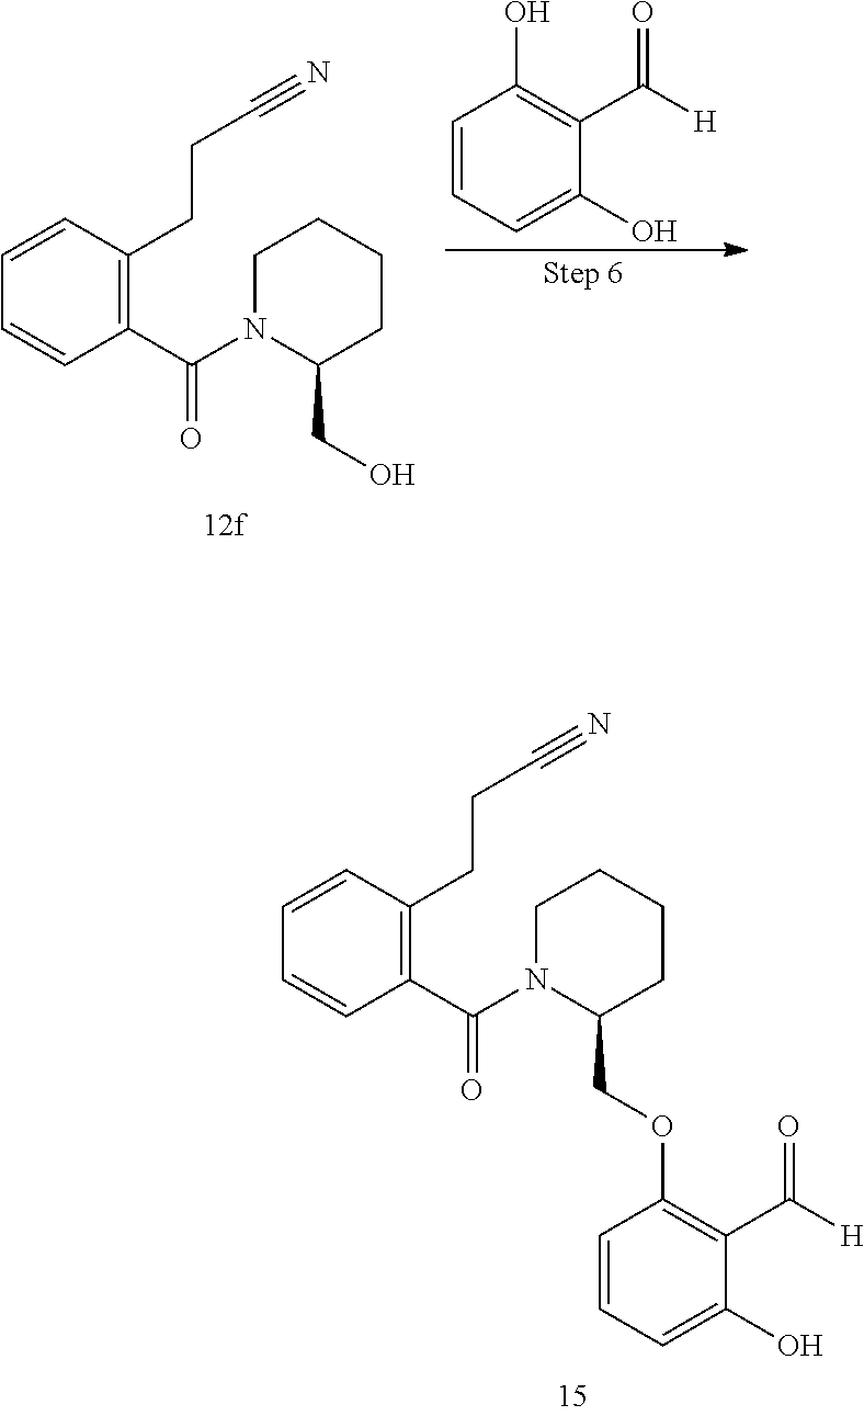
C1=CC(CCC#N)=C(C(=O)N2C(COC3=C(C([H])=O)C(O)=CC=C3)CCCC2)C=C1.C1=CC(CCC#N)=C(C(=O)N2C(CO)CCCC2)C=C1.C1=CC=C(O)C(C(=O)[H])=C1O
